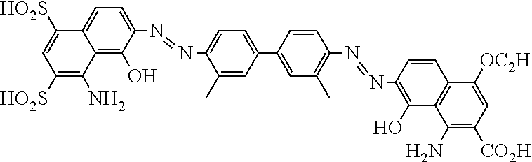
C1([HO2S])=C(N)C2=C(O)C(N=NC3=CC=C(C4=CC(C)=C(N=NC5=C(O)C6=C(C=C5)C([OC2H])=CC([CO2H])=C6N)C=C4)C=C3C)=CC=C2C([HO2S])=C1
